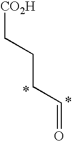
C(CC=O)C[CO2H]
